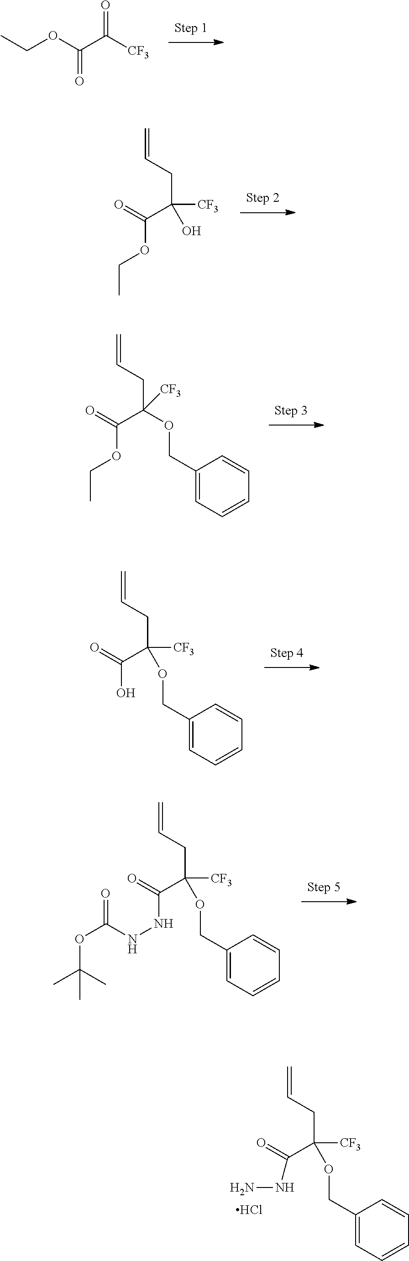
CCOC(C([CF3])=O)=O.C(C(CC=C)([CF3])O)(=O)OCC.C(C(CC=C)([CF3])OCC1=CC=CC=C1)(=O)OCC.C(C(CC=C)([CF3])OCC1=CC=CC=C1)(=O)O.C(C(CC=C)([CF3])OCC1=CC=CC=C1)(=O)NN.Cl.C(C(CC=C)([CF3])OCC1=CC=CC=C1)(=O)NNC(OC(C)(C)C)=O
